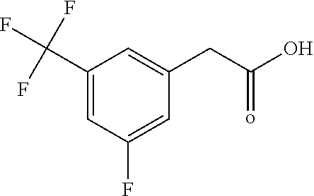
C1(C(F)(F)F)=CC(F)=CC(CC(O)=o)=C1
